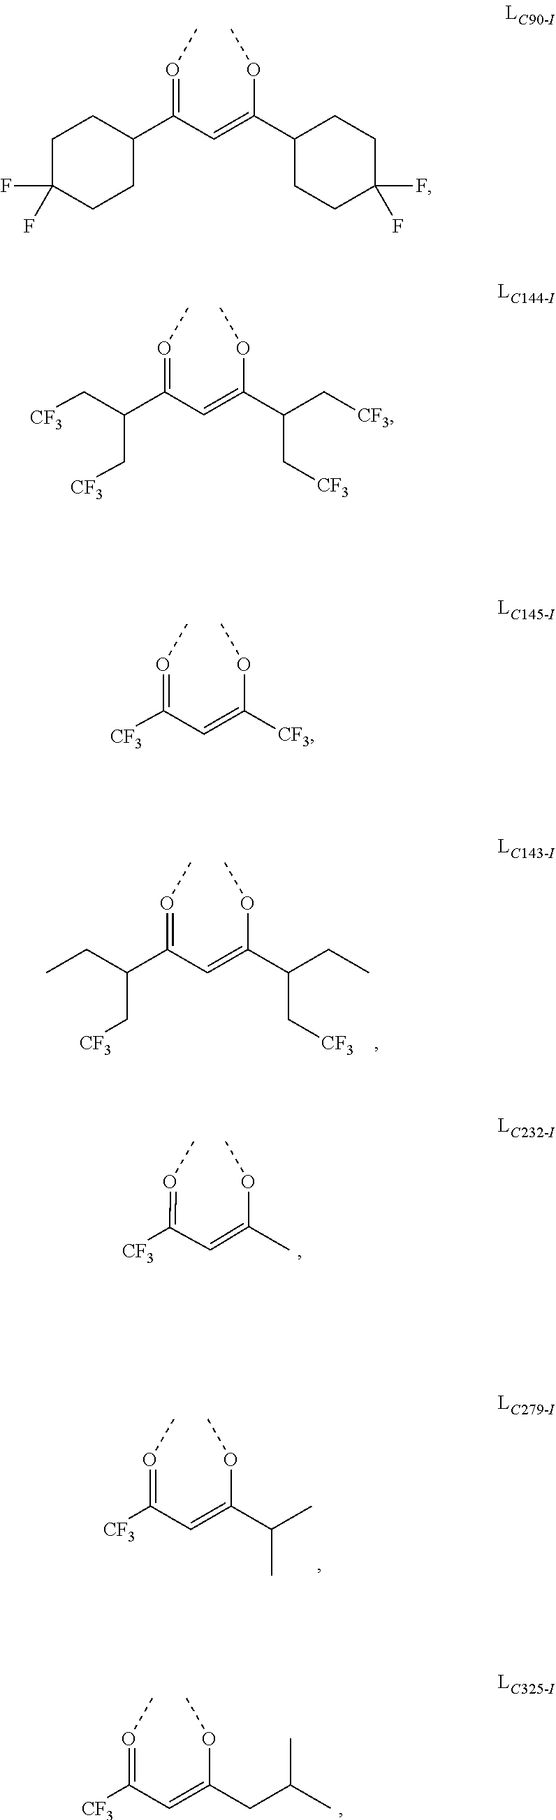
C(=C(C(C[CF3])CC)OC)C(C(CC)C[CF3])=OC.O(=C(C=C(C)OC)[CF3])C.C(C(=OC)[CF3])=C(C(C)C)OC.C(C(=OC)[CF3])=C(CC(C)C)OC.O(=C(C=C(C1CCC(F)(F)CC1)OC)C1CCC(F)(F)CC1)C.C(=OC)(C=C(C(C[CF3])C[CF3])OC)C(C[CF3])C[CF3].C(=C([CF3])OC)C([CF3])=OC
